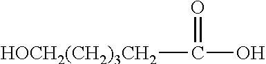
[HOCH2(CH2)3CH2]C(O)=O
